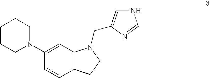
C1CCN(C2=CC3=C(C=C2)CCN3CC2=CNC=N2)CC1
